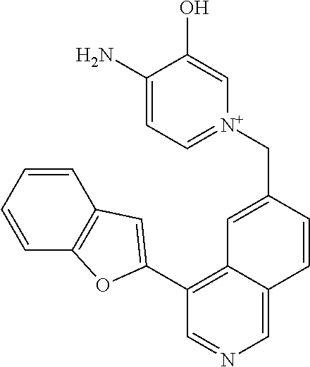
C1=CC=CC2=C1OC(C1=C3C(=CN=C1)C=CC(C[N+]1=CC=C(N)C(O)=C1)=C3)=C2
